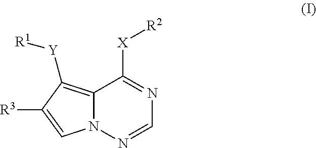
[R2][X]C1=NC=NN2C1=C([Y][R1])C([R3])=C2
